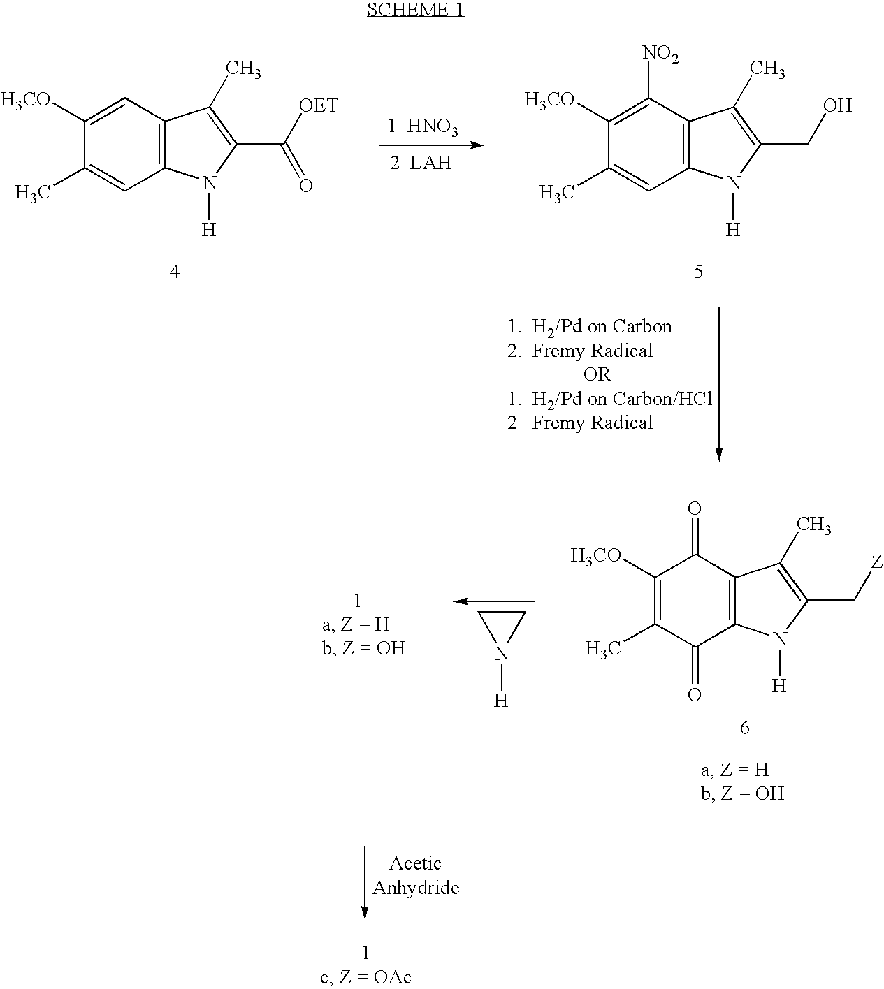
C1=C([H3CO])C(C)=CC2=C1C(C)=C(C([OET])=O)N2[H].[1  HNO3].[2  LAH].C1([NO2])=C([H3CO])C(C)=CC2=C1C(C)=C(CO)N2[H].C1(=O)C([H3CO])=C(C)C(=O)C2=C1C(C)=C(C[Z])N2[H].C1N([H])C1
